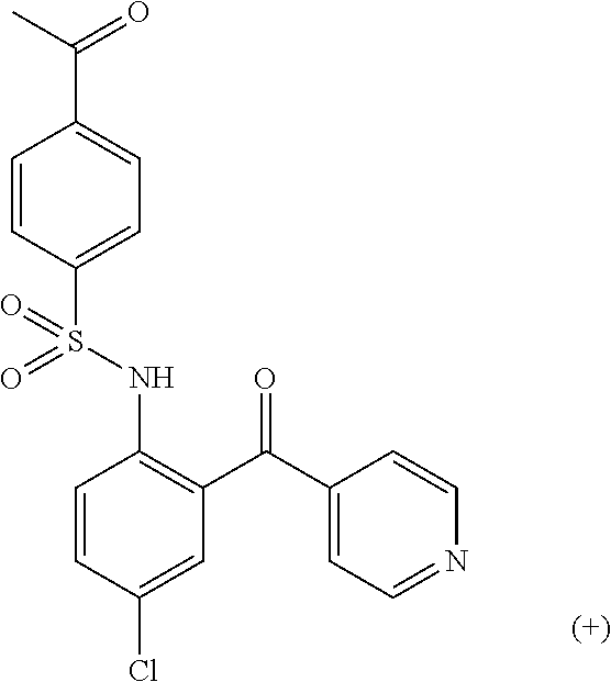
C1=CC(S(NC2=C(C(C3=CC=NC=C3)=O)C=C(Cl)C=C2)(=O)=O)=CC=C1C(=O)C
